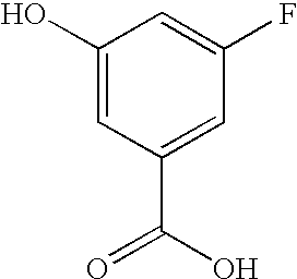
C1(O)=CC(C(O)=O)=CC(F)=C1
